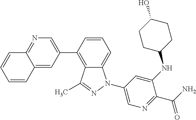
C1=CC(C2=CN=C3C(=C2)C=CC=C3)=C2C(=C1)N(C1=CN=C(C(=O)N)C(NC3CCC(O)CC3)=C1)N=C2C
